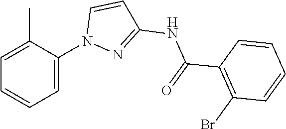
C(C1=C(Br)C=CC=C1)(=O)NC1=NN(C2=CC=CC=C2C)C=C1
